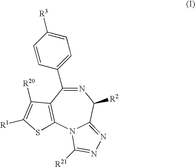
N1=C(C2=CC=C([R3])C=C2)C2=C(N3C(=NN=C3[R21])C1[R2])SC([R1])=C2[R20]
